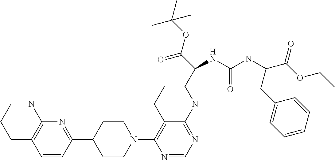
C1C2=C(NCC1)N=C(C1CCN(C3=C(CC)C(NCC(C(=O)OC(C)(C)C)NC(=O)NC(C(=O)OCC)CC4=CC=CC=C4)=NC=N3)CC1)C=C2
